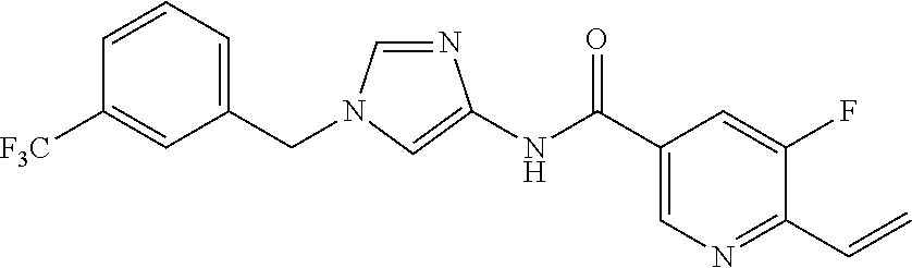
C1(CN2C=NC(NC(C3=CN=C(C=C)C(F)=C3)=O)=C2)=CC=CC([F3C])=C1
